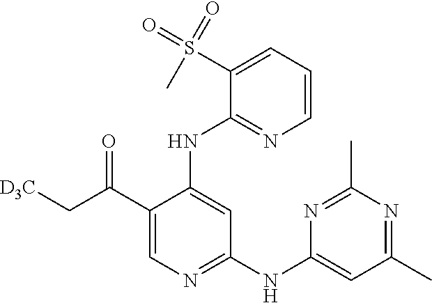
C1(C(C[D3C])=O)=CN=C(NC2=CC(C)=NC(C)=N2)C=C1NC1=NC=CC=C1S(=O)(=O)C
